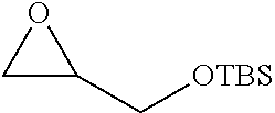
C1C(C[OTBS])O1
